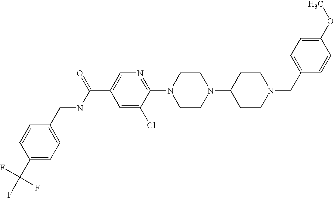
C1(OC)=CC=C(CN2CCC(N3CCN(C4=NC=C(C(NCC5=CC=C(C(F)(F)F)C=C5)=O)C=C4Cl)CC3)CC2)C=C1
